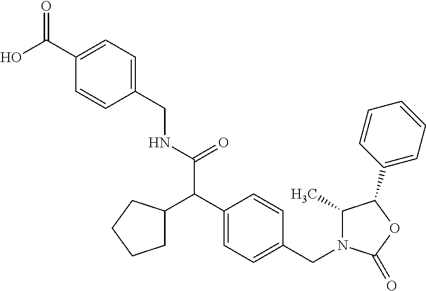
C1=CC(CNC(C(C2=CC=C(CN3C(C)C(C4=CC=CC=C4)OC3=O)C=C2)C2CCCC2)=O)=CC=C1C(O)=O
